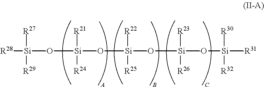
[R28][Si](O[Si](O[Si](O[Si](O[Si]([R31])(C)([R32])[R30])(C)([R26])[R23])(C)([R25])[R22])(C)([R24])[R21])(C)([R29])[R27]
